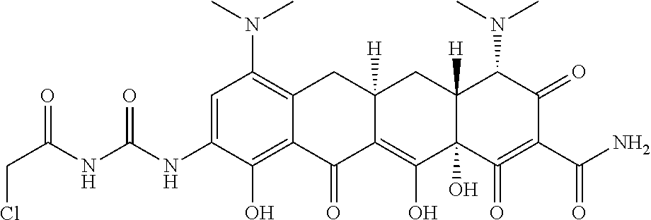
C1=C(NC(NC(CCl)=O)=O)C(O)=C2C(=C1N(C)C)CC1([H])C(=C(O)C3(O)C([H])(C1)C(N(C)C)C(=O)C(C(N)=O)=C3=O)C2=O
